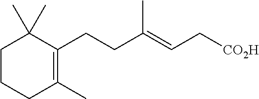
C1CCC(C)=C(CCC(=CC[CO2H])C)C1(C)C
